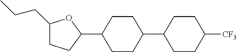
C1(CCC)CCC(C2CCC(C3CCC([CF3])CC3)CC2)O1
